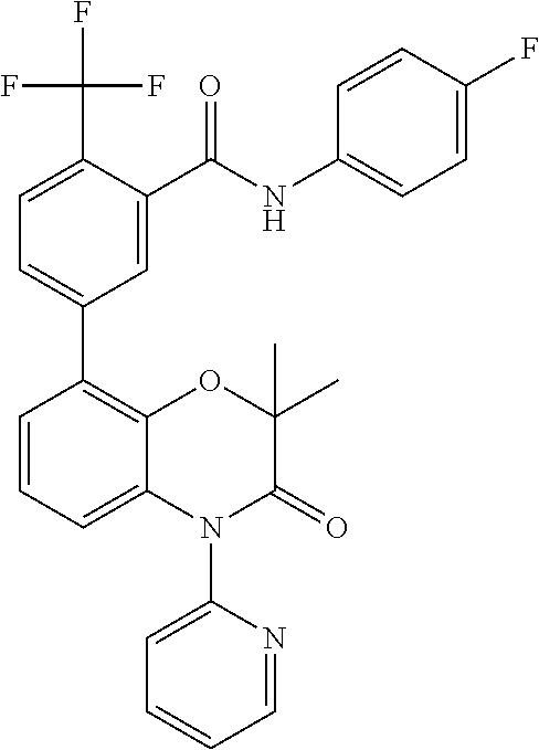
C1=C(C(F)(F)F)C(C(NC2=CC=C(F)C=C2)=O)=CC(C2=C3C(=CC=C2)N(C2=CC=CC=N2)C(=O)C(C)(C)O3)=C1
